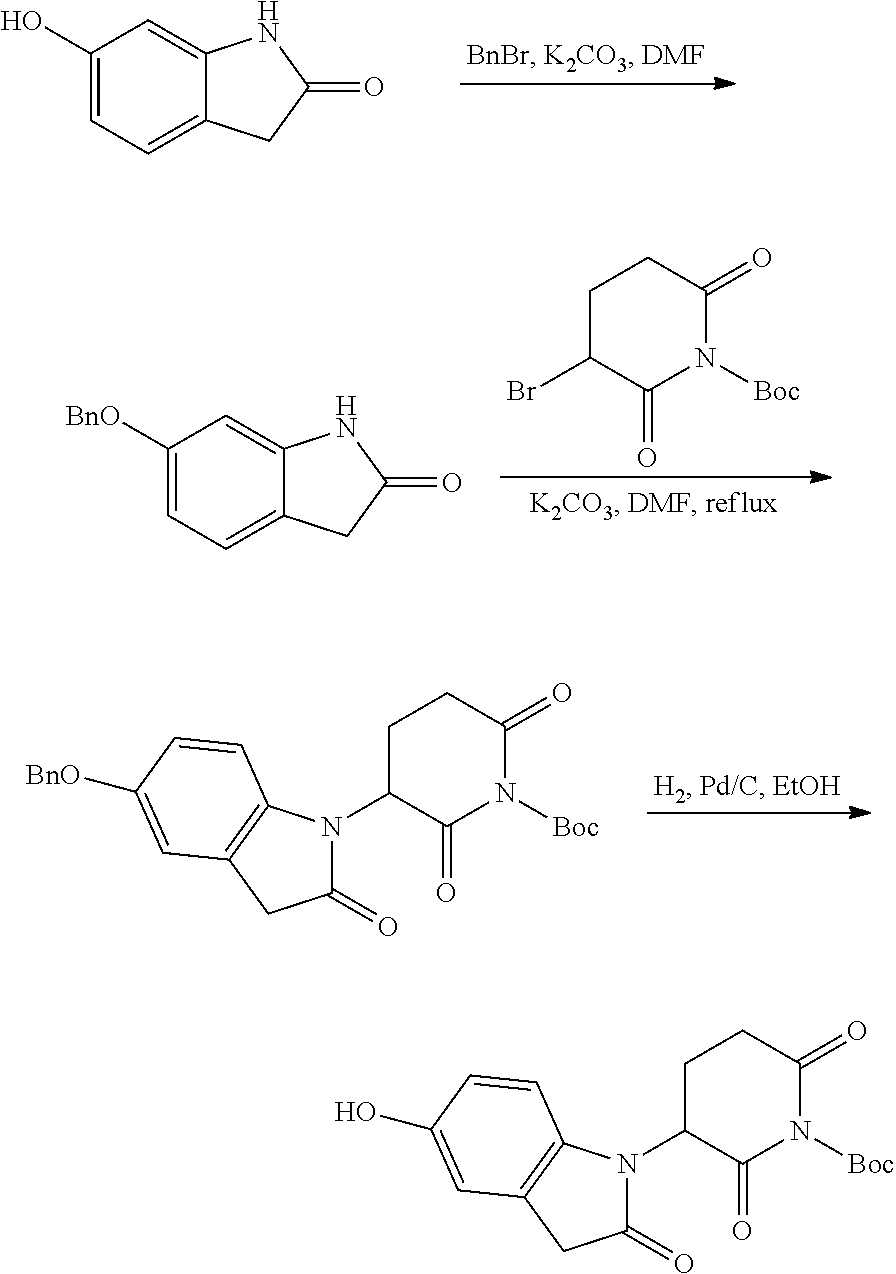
C1(O)=CC=C2C(=C1)NC(=O)C2.C1([BnO])=CC=C2C(=C1)NC(=O)C2.C1C(Br)C(=O)N([Boc])C(=O)C1.C1C(N2C(=O)CC3=C2C=CC([BnO])=C3)C(=O)N([Boc])C(=O)C1.C1C(N2C(=O)CC3=C2C=CC(O)=C3)C(=O)N([Boc])C(=O)C1
